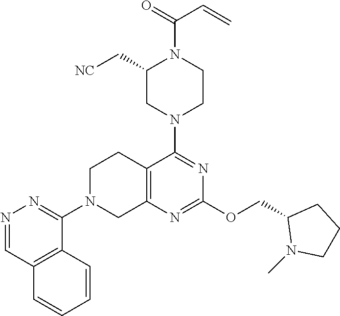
C12=C(N=C(OCC3N(C)CCC3)N=C1N1CCN(C(C=C)=O)C(C[NC])C1)CN(C1=NN=CC3=C1C=CC=C3)CC2
